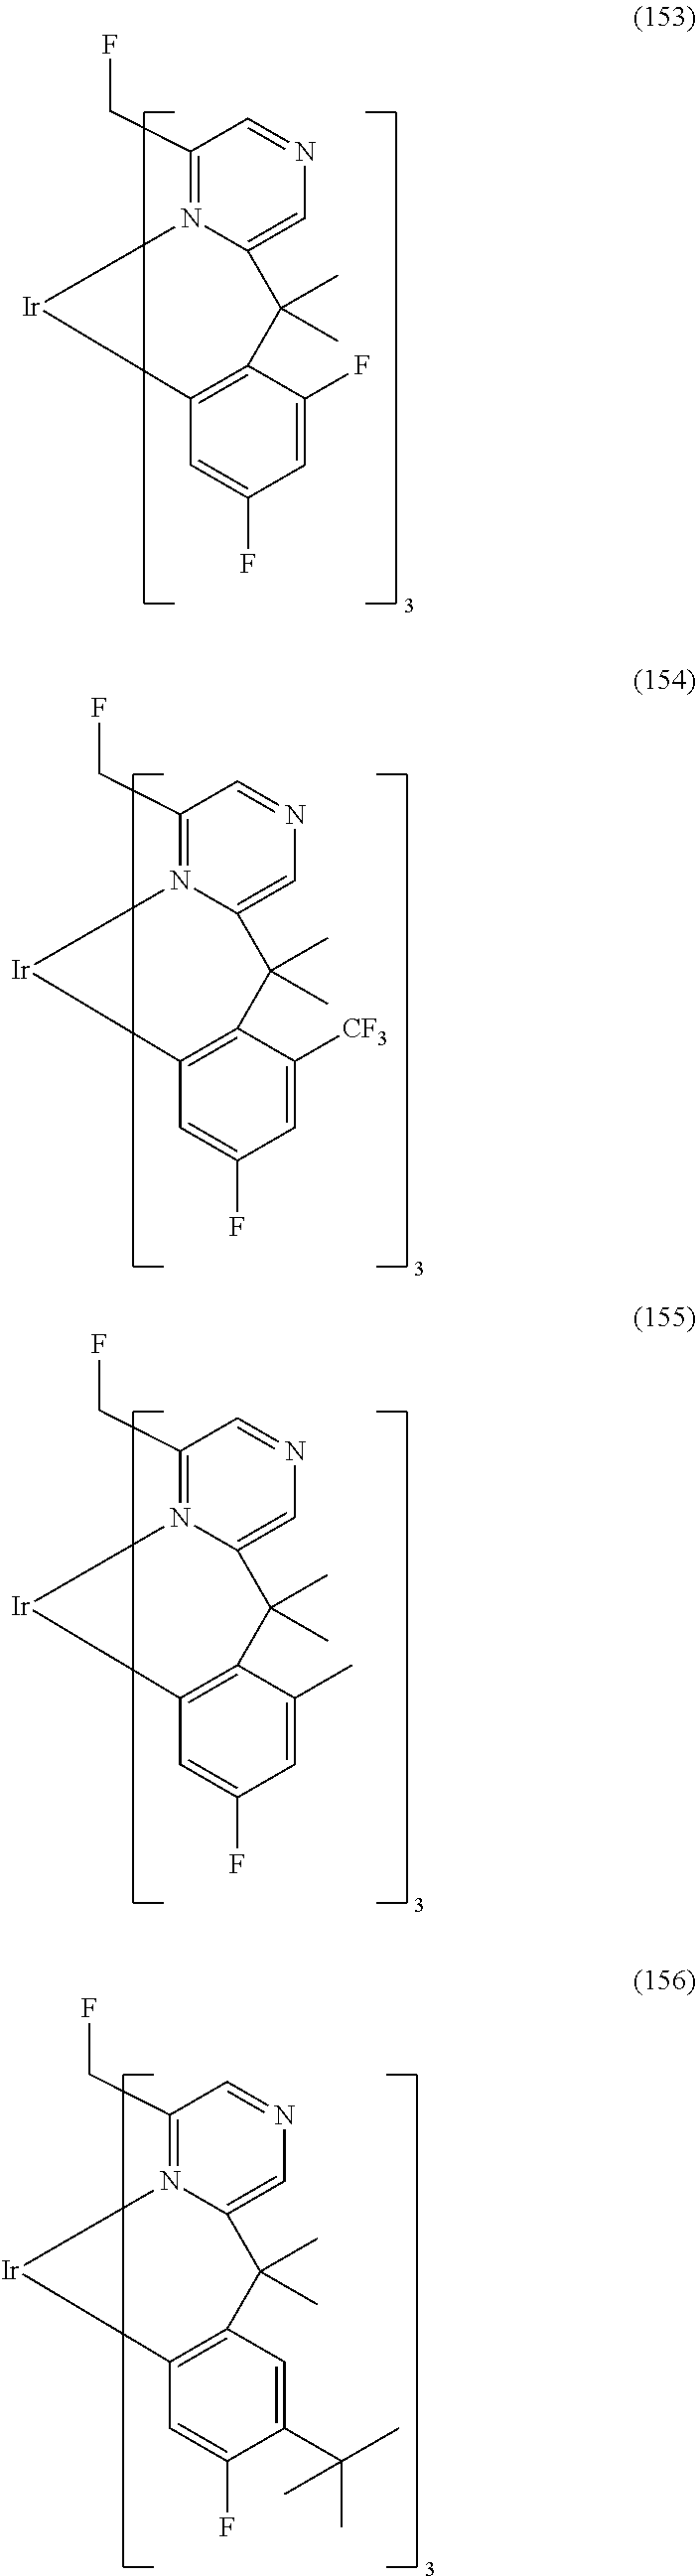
C1(CF)=N2C(=CN=C1)C(C)(C)C1=C(C=C(F)C=C1F)[Ir]2.C1(CF)=N2C(=CN=C1)C(C)(C)C1=C(C=C(F)C=C1[CF3])[Ir]2.C1(CF)=N2C(=CN=C1)C(C)(C)C1=C(C=C(F)C=C1C)[Ir]2.C1(CF)=N2C(=CN=C1)C(C)(C)C1=C(C=C(F)C(C(C)(C)C)=C1)[Ir]2
